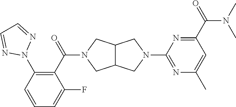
C12C(CN(C3=NC(C)=CC(C(N(C)C)=O)=N3)C1)CN(C(C1=C(N3N=CC=N3)C=CC=C1F)=O)C2
